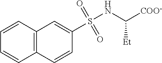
C12=C(C=CC=C1)C=C(S(NC([COO-])[Et])(=O)=O)C=C2
